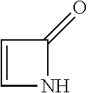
C1=CNC1=O
